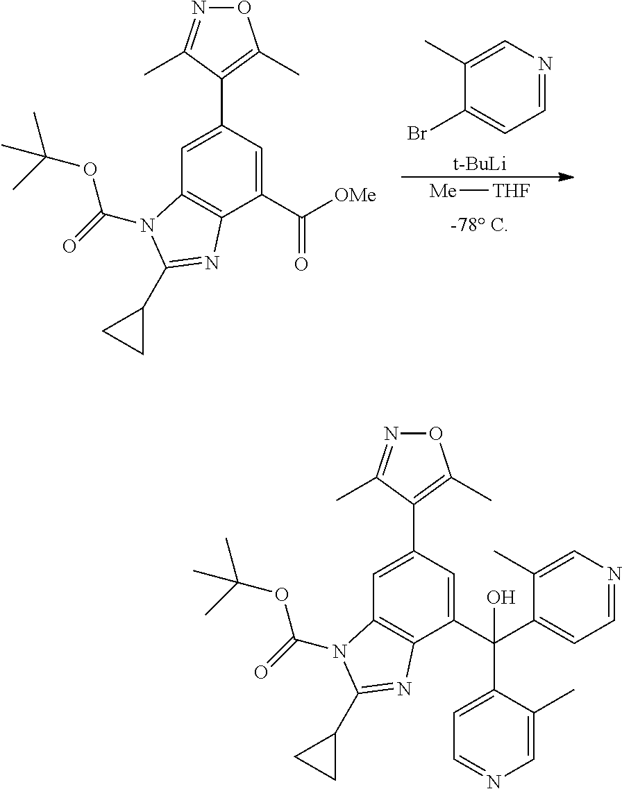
C12=C(C(C([OMe])=O)=CC(C3=C(C)ON=C3C)=C1)N=C(C1CC1)N2C(=O)OC(C)(C)C.C1(Br)=CC=NC=C1C.[t-BuLi].[Me][THF].C12=C(C(C(C3=CC=NC=C3C)(O)C3=CC=NC=C3C)=CC(C3=C(C)ON=C3C)=C1)N=C(C1CC1)N2C(=O)OC(C)(C)C
